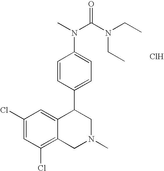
Cl.C1(Cl)=C2C(=CC(Cl)=C1)C(C1=CC=C(N(C(=O)N(CC)CC)C)C=C1)CN(C)C2
